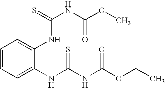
C1=CC=C(NC(NC(OCC)=O)=S)C(NC(NC(OC)=O)=S)=C1
